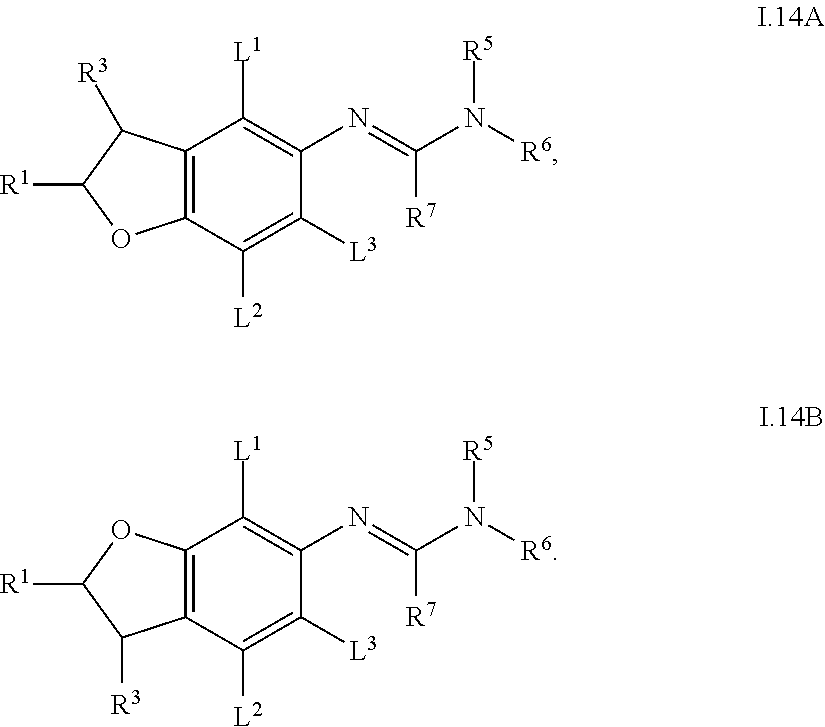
C12=C(C([L2])=C([L3])C(N=C(N([R6])[R5])[R7])=C1[L1])OC([R1])C2[R3].C12=C(C([L2])=C([L3])C(N=C(N([R6])[R5])[R7])=C1[L1])C([R3])C([R1])O2
